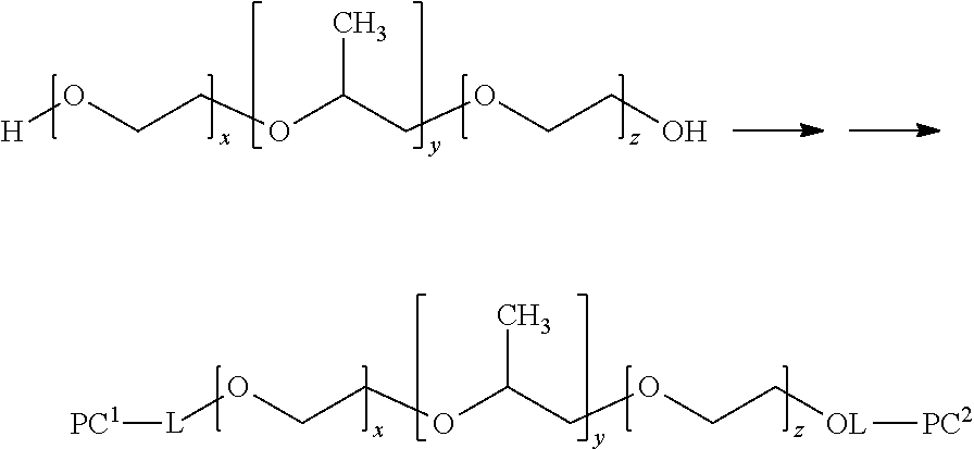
[L](OCCOC(COCC[OL][PC2])C)[PC1].[H]OCCOC(COCCO)C
